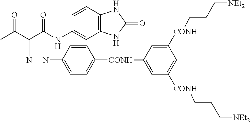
C1=CC2=C(C=C1NC(C(C(C)=O)N=NC1=CC=C([CONH]C3=CC([CONH]CCC[NEt2])=CC([CONH]CCC[NEt2])=C3)C=C1)=O)NC(=O)N2
